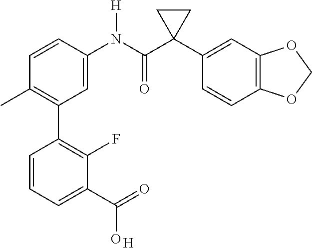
C1(C2=C(C)C=CC(N(C(C3(C4=CC5=C(C=C4)OCO5)CC3)=O)[H])=C2)=C(F)C(C(O)=O)=CC=C1.[H]
